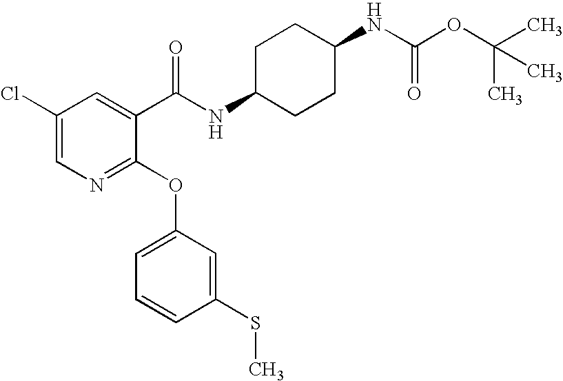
C1=C(Cl)C=C(C(NC2CCC(NC(OC(C)(C)C)=O)CC2)=O)C(OC2=CC=CC(SC)=C2)=N1
